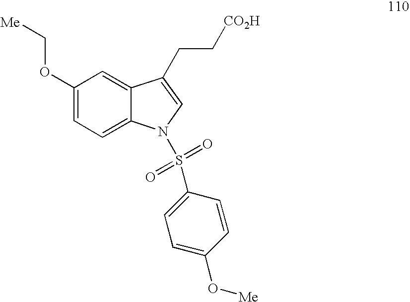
C1(OC[Me])=CC=C2C(=C1)C(CC[CO2H])=CN2S(=O)(=O)C1=CC=C(O[Me])C=C1
